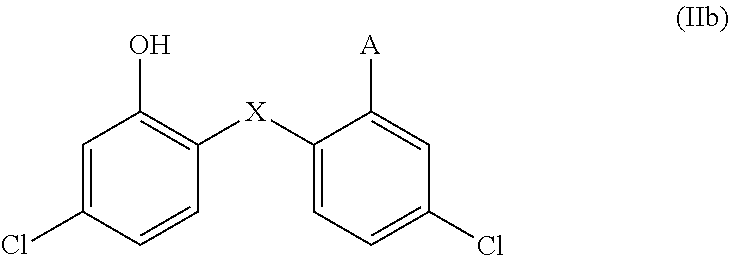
C1([X]C2=CC=C(Cl)C=C2[A])=C(O)C=C(Cl)C=C1
